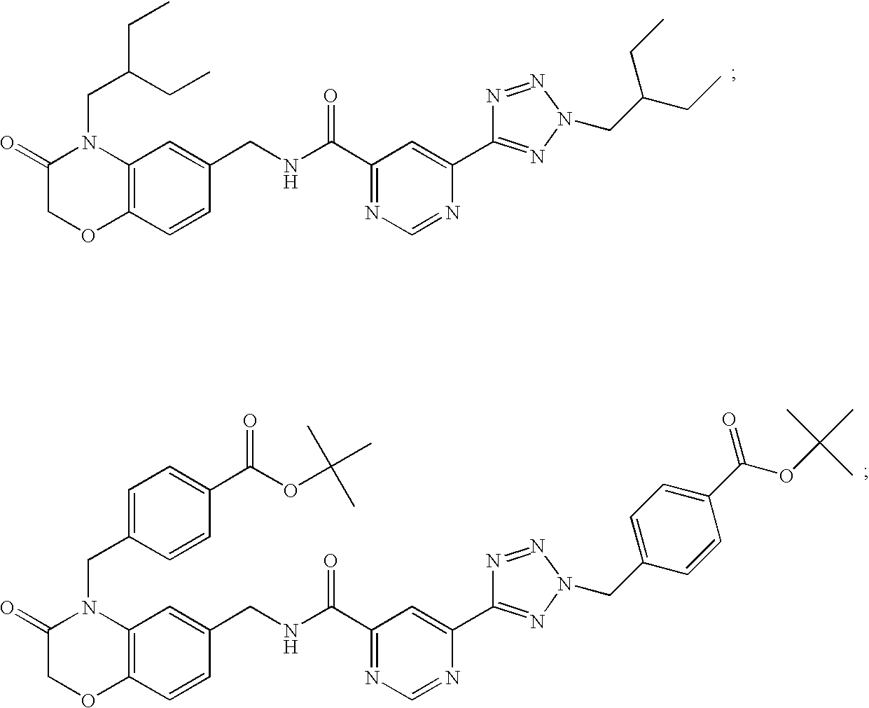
C1(=O)COC2=C(N1CC(CC)CC)C=C(CNC(C1=NC=NC(C3=NN(CC(CC)CC)N=N3)=C1)=O)C=C2.C1(=O)COC2=C(N1CC1=CC=C(C(OC(C)(C)C)=O)C=C1)C=C(CNC(C1=NC=NC(C3=NN(CC4=CC=C(C(=O)OC(C)(C)C)C=C4)N=N3)=C1)=O)C=C2
